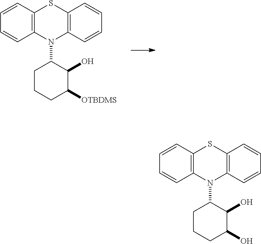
C12=C(C=CC=C1)SC1=C(N2C2CCCC([OTBDMS])C2O)C=CC=C1.C12=C(C=CC=C1)SC1=C(N2C2CCCC(O)C2O)C=CC=C1
